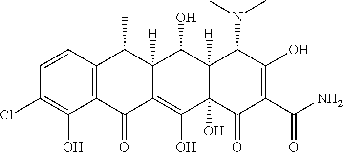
C1=CC2=C(C(O)=C1Cl)C(=O)C1=C(O)C3(O)C([H])(C(O)C1([H])C2C)C(N(C)C)C(O)=C(C(N)=O)C3=O
